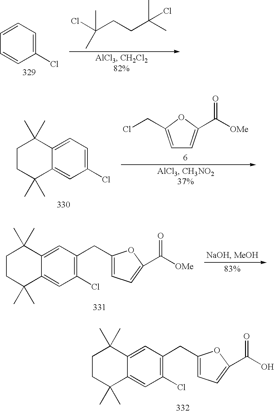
C1(Cl)=CC=CC=C1.ClC(CCC(C)(C)Cl)(C)C.C1(Cl)=CC=C2C(=C1)C(C)(C)CCC2(C)C.C1=C(CCl)OC(C([OMe])=O)=C1.C1(Cl)=C(CC2=CC=C(C([OMe])=O)O2)C=C2C(=C1)C(C)(C)CCC2(C)C.C1(Cl)=C(CC2=CC=C(C(O)=O)O2)C=C2C(=C1)C(C)(C)CCC2(C)C
